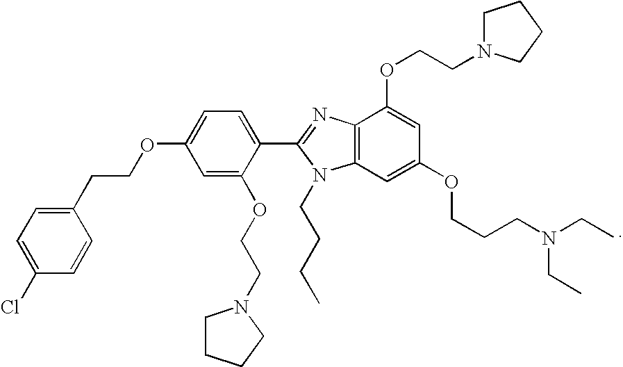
C1(CCOC2=CC=C(C3=NC4=C(C=C(OCCCN(CC)CC)C=C4OCCN4CCCC4)N3CCCC)C(OCCN3CCCC3)=C2)=CC=C(Cl)C=C1
